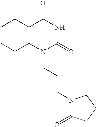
C1CCC2=C(C1)C(=O)NC(=O)N2CCCN1C(=O)CCC1
